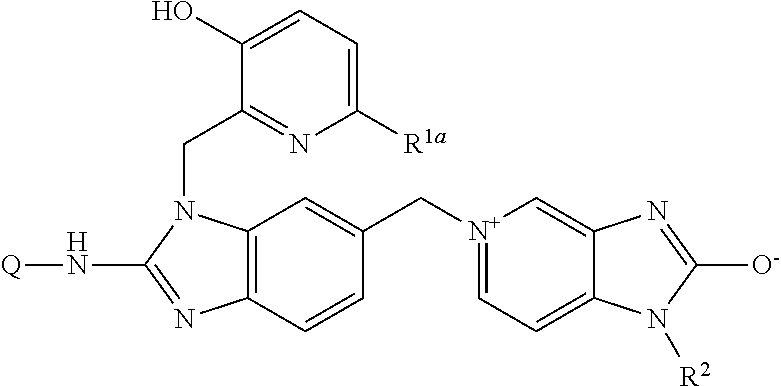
C12=C(C=CC(C[N+]3=CC=C4C(=C3)N=C([O-])N4[R2])=C1)N=C(N[Q])N2CC1=NC([R1a])=CC=C1O
